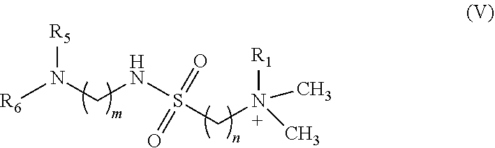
[R6]N(CNS(CN(C)([R1])C)(=O)=O)[R5]
